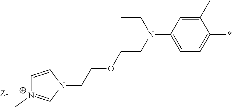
C1(C)=CC(N(CCOCCN2C=C[N+](C)=C2)CC)=CC=C1*
